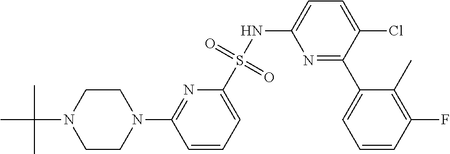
C1CN(C2=NC(S(NC3=CC=C(Cl)C(C4=CC=CC(F)=C4C)=N3)(=O)=O)=CC=C2)CCN1C(C)(C)C
